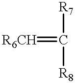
[R7]C([R8])=[R6CH]
